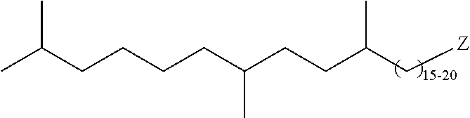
C(CCCC(CCC(C[Z])C)C)C(C)C
